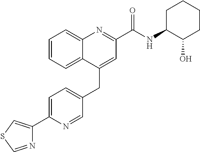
C1=C(C2=CSC=N2)N=CC(CC2=CC(C(NC3C(O)CCCC3)=O)=NC3=CC=CC=C23)=C1
